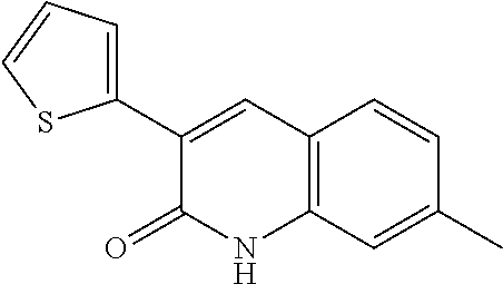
C1=C(C2=CC=CS2)C(=O)NC2=C1C=CC(C)=C2
